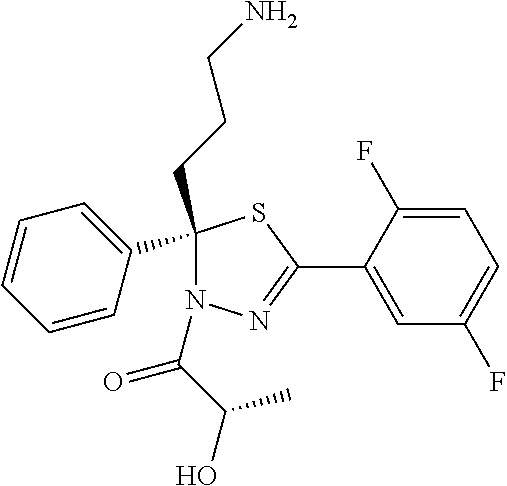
N1=C(C2=CC(F)=CC=C2F)SC(C2=CC=CC=C2)(CCCN)N1C(C(O)C)=O
